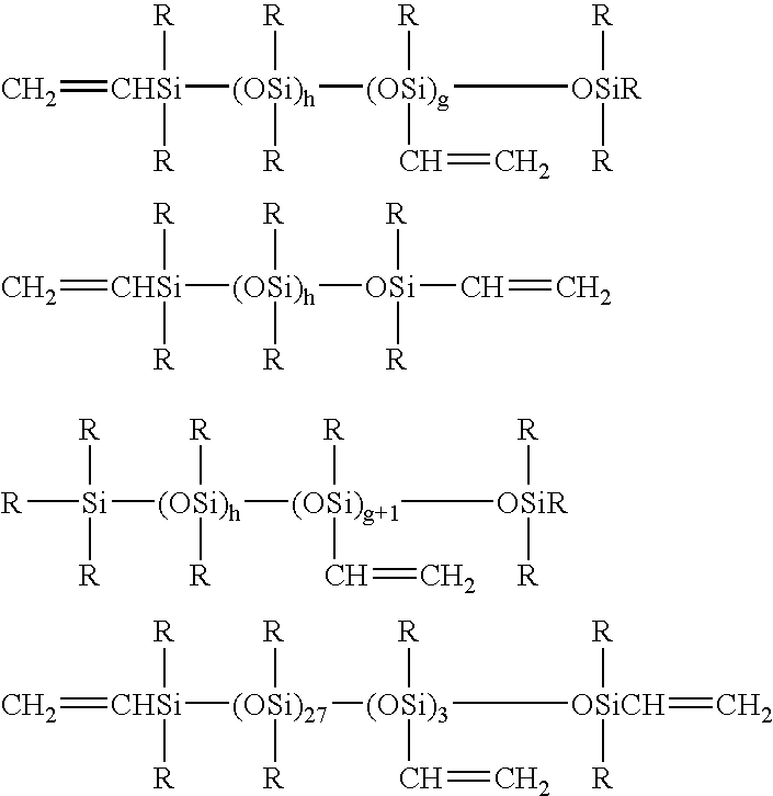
C=[CHSi]([(OSi)h]([(OSi)g]([OSiR]([R])[R])([R])C=C)([R])[R])([R])[R].C=[CHSi]([(OSi)h]([OSi]([R])([R])C=C)([R])[R])([R])[R].C=[CHSi]([(OSi)27]([(OSi)3]([OSiCH]([R])([R])=C)([R])C=C)([R])[R])([R])[R].[R][Si]([(OSi)h]([(OSi)g+1]([OSiR]([R])[R])([R])C=C)([R])[R])([R])[R]
